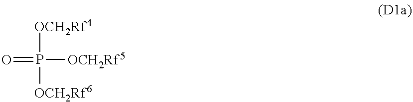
O=P([OCH2Rf5])([OCH2Rf4])[OCH2Rf6]
